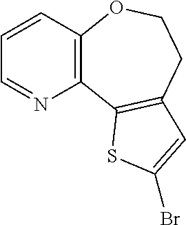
C1=CC2=C(N=C1)C1=C(CCO2)C=C(Br)S1
